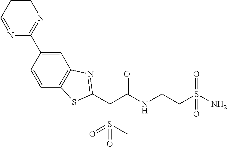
C(C(NCCS(N)(=O)=O)=O)(C1=NC2=C(C=CC(C3=NC=CC=N3)=C2)S1)S(=O)(=O)C
